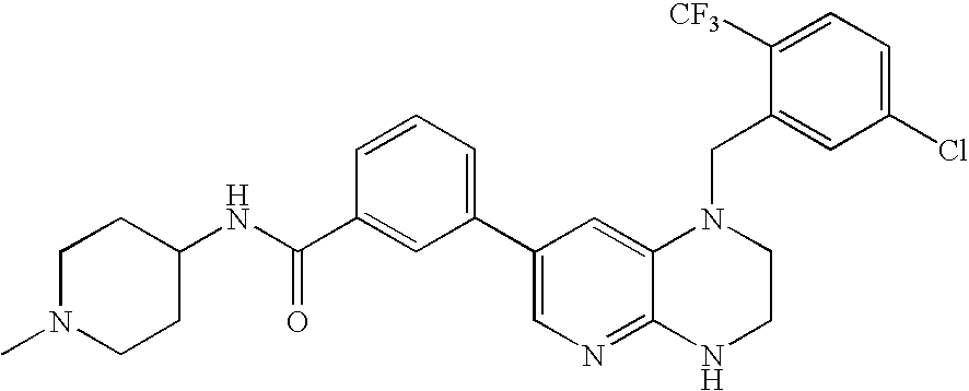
C1(C2=CN=C3C(=C2)N(CC2=CC(Cl)=CC=C2[CF3])CCN3)=CC=CC(C(NC2CCN(C)CC2)=O)=C1
